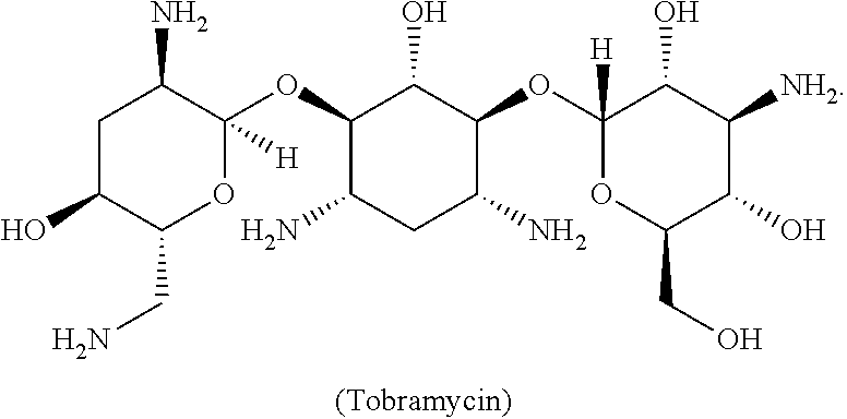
C1C(O)C(CN)OC([H])(OC2C(N)CC(N)C(OC3([H])OC(CO)C(O)C([NH2])C3O)C2O)C1N
